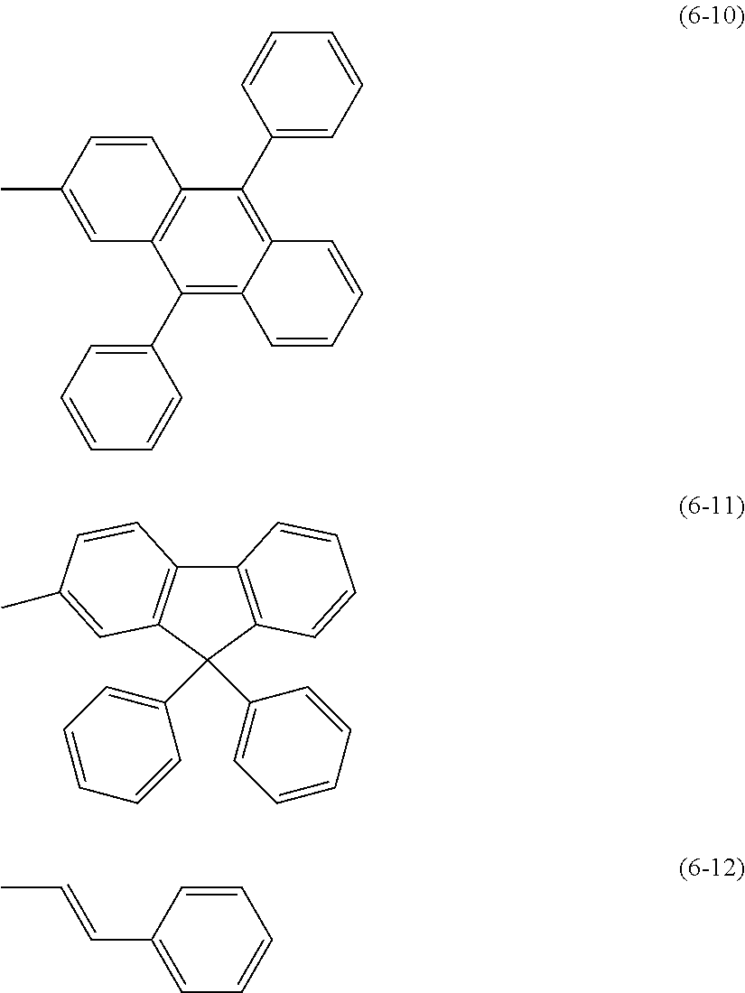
C1=CC(C2=C3C(=C(C4=CC=CC=C4)C4=C2C=CC(C)=C4)C=CC=C3)=CC=C1.C12=C(C(C3=CC=CC=C3)(C3=CC=CC=C3)C3=C1C=CC(C)=C3)C=CC=C2.C1=C(C=CC)C=CC=C1
